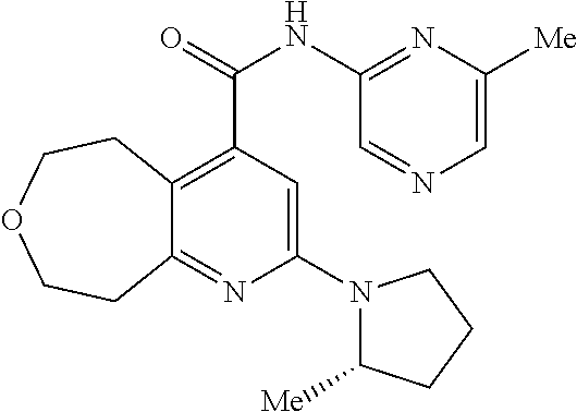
C12=C(C(NC3=NC([Me])=CN=C3)=O)C=C(N3C([Me])CCC3)N=C1CCOCC2
